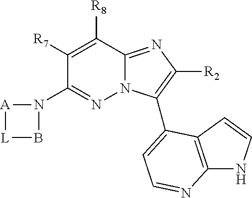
C1([R7])=C([R8])C2=NC([R2])=C(C3=CC=NC4=C3C=CN4)N2N=C1N1[A][L]B1
